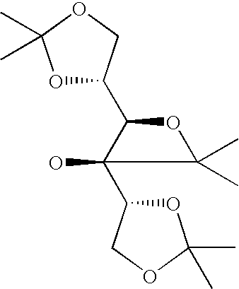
O1C(C2C(O)(C3OC(C)(C)OC3)C(C)(C)O2)COC1(C)C
